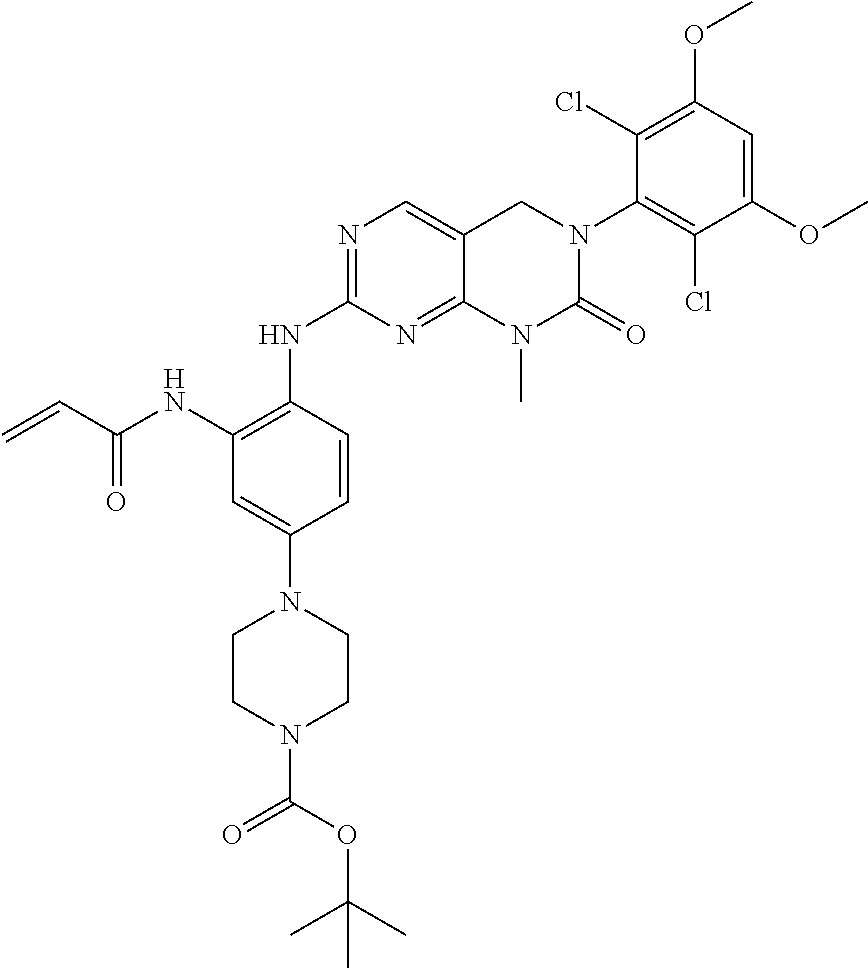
N1=C(NC2=C(NC(C=C)=O)C=C(N3CCN(C(OC(C)(C)C)=O)CC3)C=C2)N=C2C(=C1)CN(C1=C(Cl)C(OC)=CC(OC)=C1Cl)C(=O)N2C
